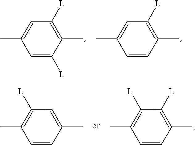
C1([L])=C(C)C([L])=CC(C)=C1.C1([L])=C(C)C=CC(C)=C1.C1([L])=C(C)C=CC(C)=C1[L].C1=C(C)C=CC(C)=C1[L]
